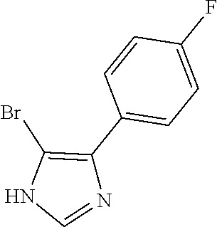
N1C=NC(C2=CC=C(F)C=C2)=C1Br
